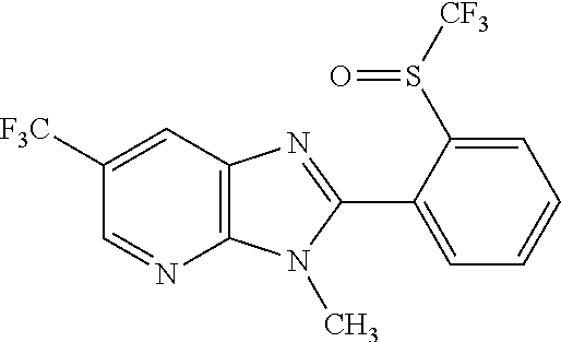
C1=NC2=C(C=C1[F3C])N=C(C1=CC=CC=C1S([CF3])=O)N2C
